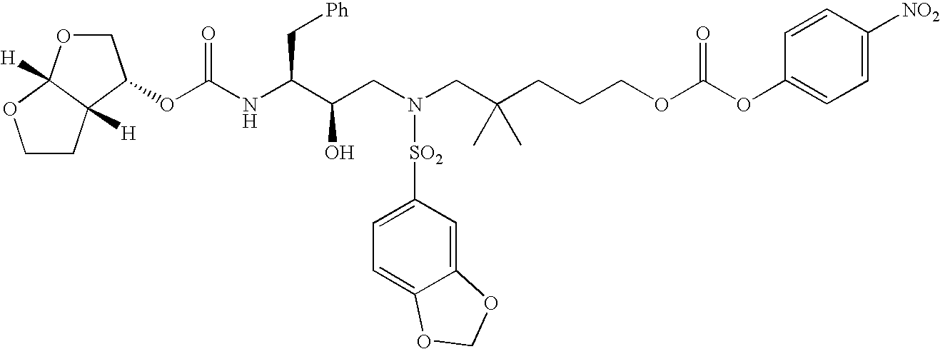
C1CC2([H])C([H])(O1)OCC2OC(NC(C(CN(CC(CCCOC(OC1=CC=C([NO2])C=C1)=O)(C)C)[SO2]C1=CC=C2C(=C1)OCO2)O)C[Ph])=O
